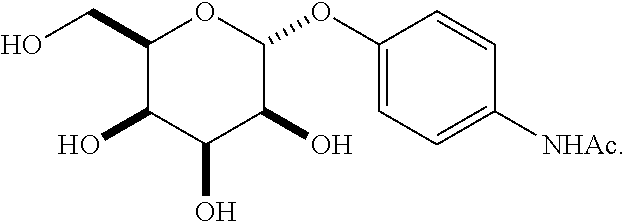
C1(CO)C(O)C(O)C(O)C(OC2=CC=C([NHAc])C=C2)O1
